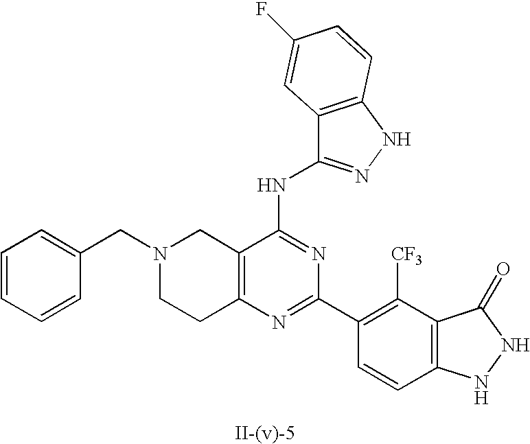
C12=C(N=C(C3=C([CF3])C4=C(C=C3)NNC4=O)N=C1NC1=NNC3=C1C=C(F)C=C3)CCN(CC1=CC=CC=C1)C2
